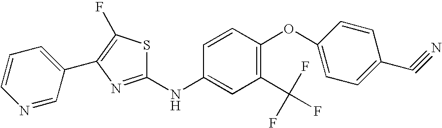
S1C(NC2=CC(C(F)(F)F)=C(OC3=CC=C(C#N)C=C3)C=C2)=NC(C2=CC=CN=C2)=C1F
